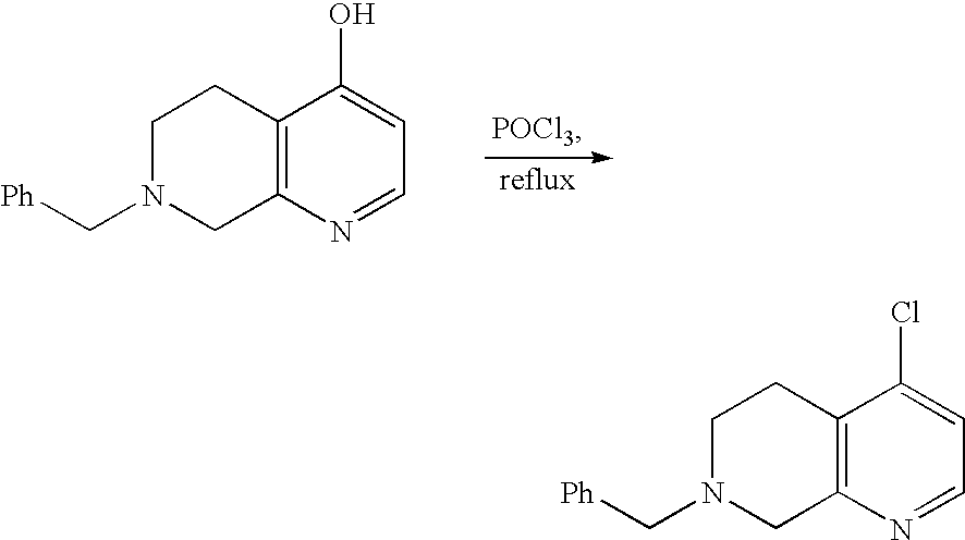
C12=C(N=CC=C1O)CN(C[Ph])CC2.C12=C(N=CC=C1Cl)CN(C[Ph])CC2
